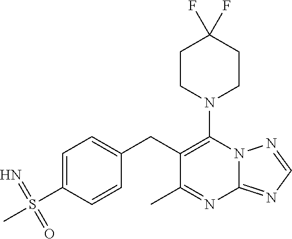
N12C(=NC=N1)N=C(C)C(CC1=CC=C(S(C)(=N)=O)C=C1)=C2N1CCC(F)(F)CC1
